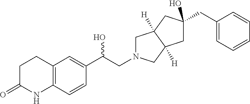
C12=C(C=CC(C(CN3CC4([H])C([H])(C3)CC(CC3=CC=CC=C3)(O)C4)O)=C1)NC(=O)CC2
